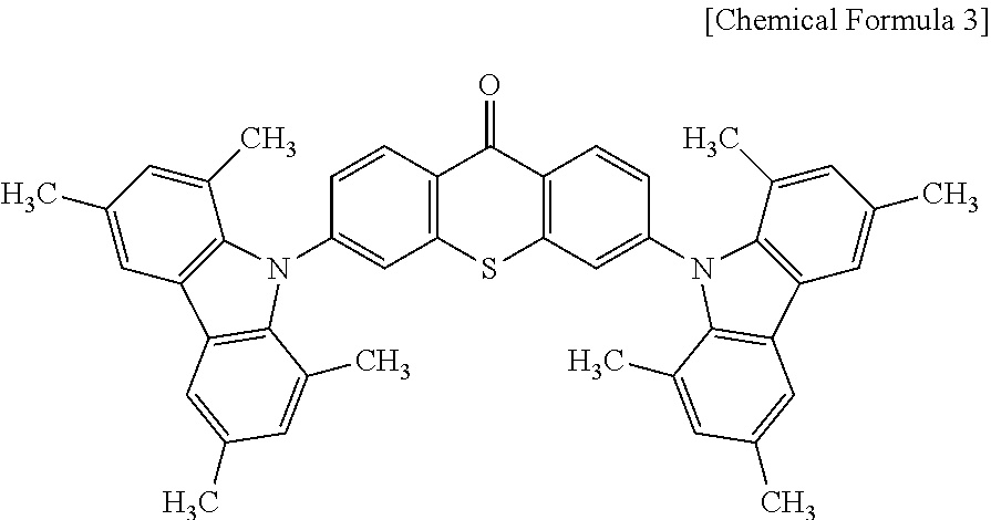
C1(C)=CC(C)=CC2=C1N(C1=CC3=C(C=C1)C(=O)C1=C(S3)C=C(N3C4=C(C=C(C)C=C4C)C4=C3C(C)=CC(C)=C4)C=C1)C1=C2C=C(C)C=C1C
